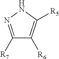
C1([R7])=NNC([R5])=C1[R6]
